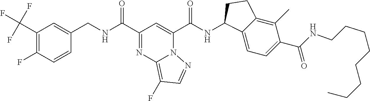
C1(C(F)(F)F)=C(F)C=CC(CNC(=O)C2=NC3=C(F)C=NN3C(C(NC3C4=CC=C(C(NCCCCCCCC)=O)C(C)=C4CC3)=O)=C2)=C1
